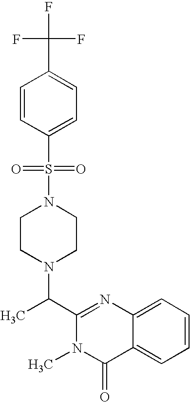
N1(S(=O)(C2=CC=C(C(F)(F)F)C=C2)=O)CCN(C(C2=NC3=CC=CC=C3C(=O)N2C)C)CC1
